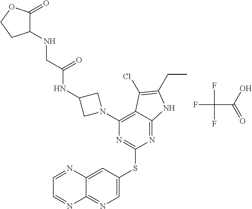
C1=C(SC2=NC(N3CC(NC(CNC4C(=O)OCC4)=O)C3)=C3C(=N2)NC(CC)=C3Cl)C=C2C(=N1)N=CC=N2.FC(C(=O)O)(F)F
